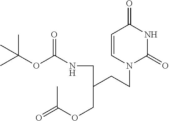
C1=CN(CCC(CNC(OC(C)(C)C)=O)COC(C)=O)C(=O)NC1=O
